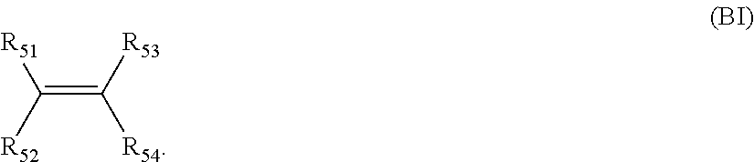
C(=C([R53])[R54])([R52])[R51]
